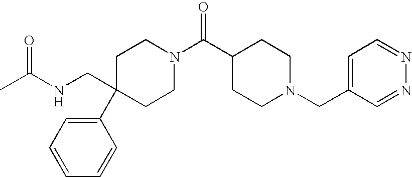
C1(C2=CC=CC=C2)(CNC(C)=O)CCN(C(C2CCN(CC3=CC=NN=C3)CC2)=O)CC1
